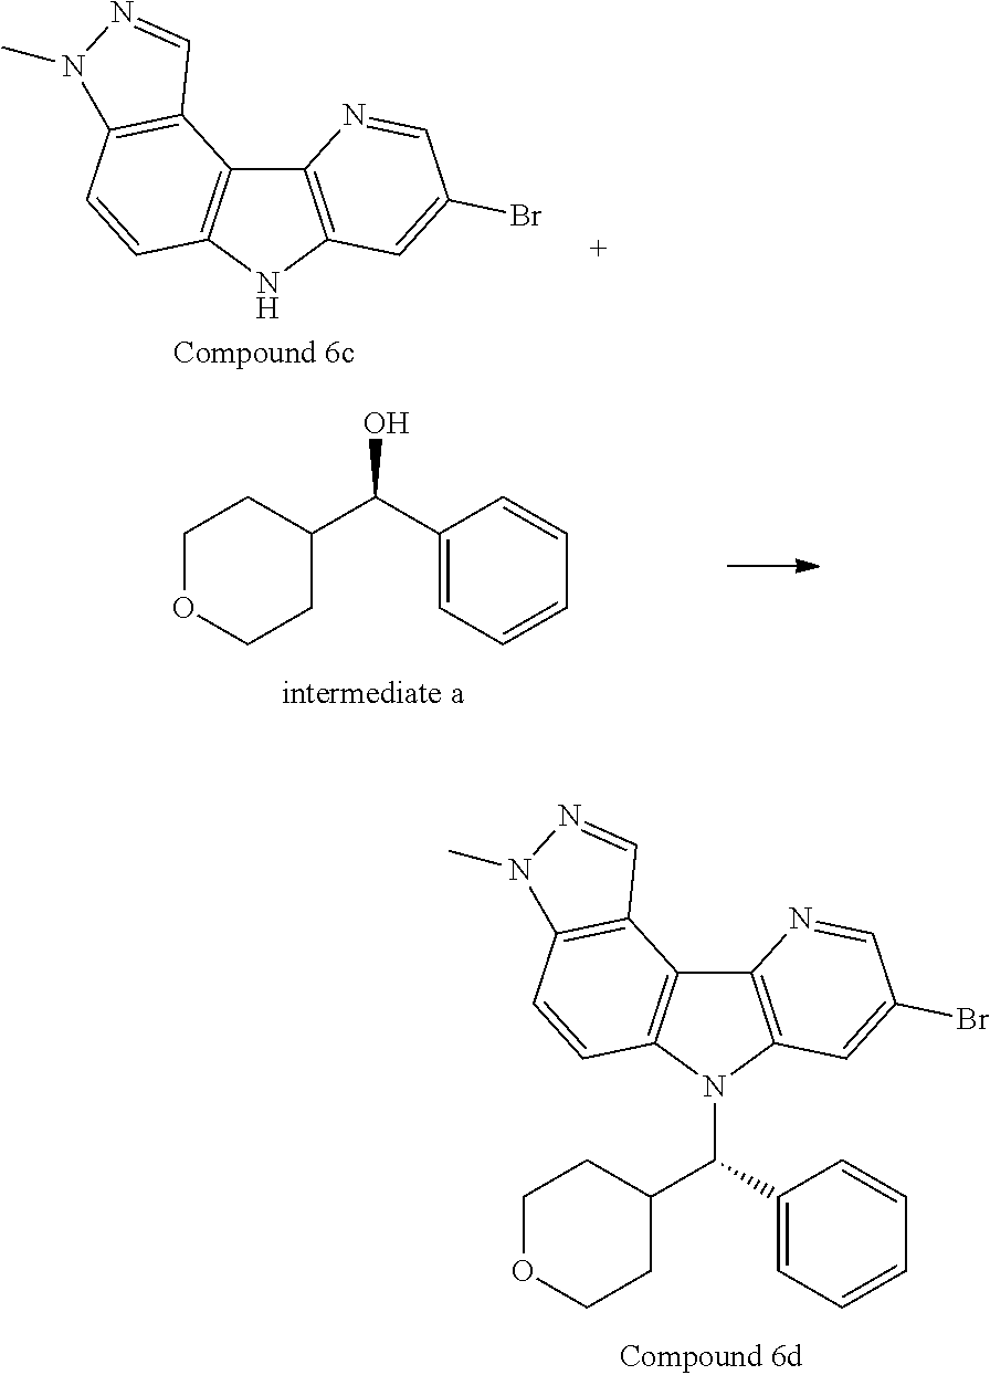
C12=C(C=C(Br)C=N1)NC1=C2C2=C(C=C1)N(C)N=C2.C12=C(C=C(Br)C=N1)N(C(C1=CC=CC=C1)C1CCOCC1)C1=C2C2=C(C=C1)N(C)N=C2.C1(C(C2CCOCC2)O)=CC=CC=C1
